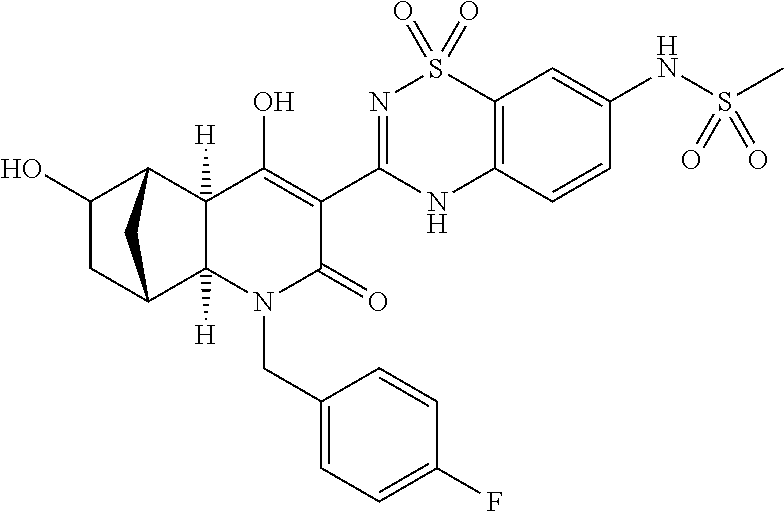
C1(O)CC2C3([H])C([H])(C1C2)C(O)=C(C1=NS(=O)(=O)C2=C(N1)C=CC(NS(=O)(=O)C)=C2)C(=O)N3CC1=CC=C(F)C=C1
